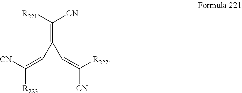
C1(=C([CN])[R223])C(=C([R222])[CN])C1=C([R221])[CN]
